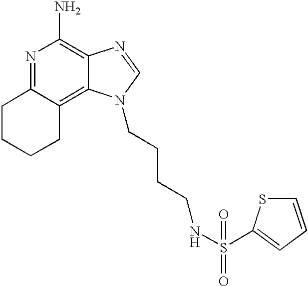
N1=C2C(=C3C(=C1N)N=CN3CCCCNS(=O)(=O)C1=CC=CS1)CCCC2
